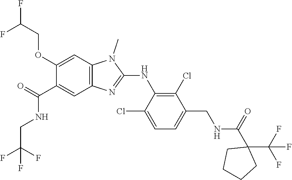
C1(OCC(F)F)=CC2=C(C=C1C(NCC(F)(F)F)=O)N=C(NC1=C(Cl)C(CNC(C3(C(F)(F)F)CCCC3)=O)=CC=C1Cl)N2C
